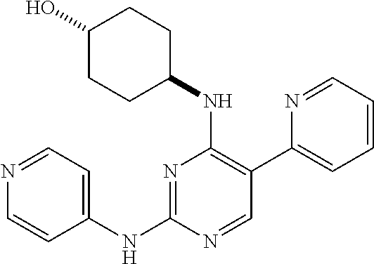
N1=C(NC2=CC=NC=C2)N=CC(C2=CC=CC=N2)=C1NC1CCC(O)CC1
